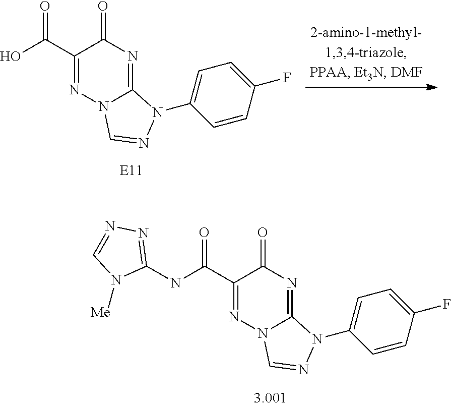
OC(C1=NN2C(=NC1=O)N(C1=CC=C(F)C=C1)N=C2)=O.N(C(C1=NN2C(=NC1=O)N(C1=CC=C(F)C=C1)N=C2)=O)C1=NN=CN1[Me]
